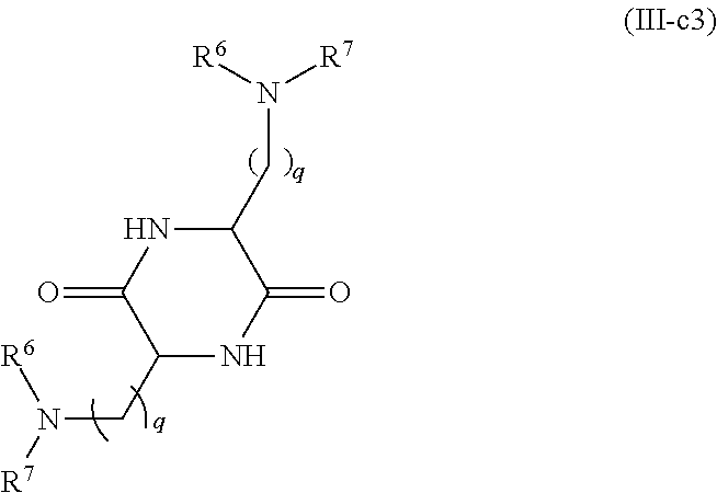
C1(CN([R7])[R6])NC(=O)C(CN([R7])[R6])NC1=O
